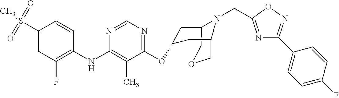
C12COCC(N1CC1=NC(C3=CC=C(F)C=C3)=NO1)CC(OC1=NC=NC(NC3=C(F)C=C(S(C)(=O)=O)C=C3)=C1C)C2
